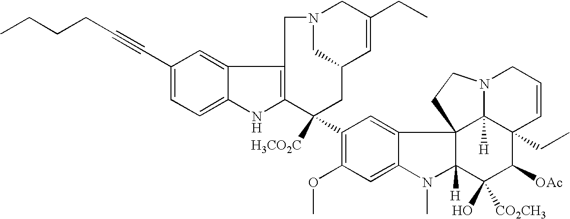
C1(C#CCCCC)=CC=C2C(=C1)C1=C(N2)C([H3CO2C])(C2=C(OC)C=C3C(=C2)C24C([H])(N3C)C(O)([CO2CH3])C([OAc])C3(CC)C2([H])N(CC=C3)CC4)CC2C=C(CC)CN(C2)C1
